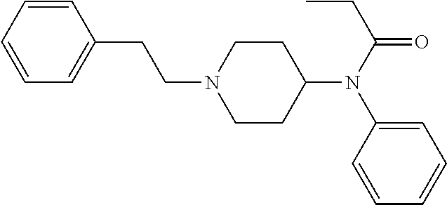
C1=CC=CC=C1CCN1CCC(N(C2=CC=CC=C2)C(CC)=O)CC1
